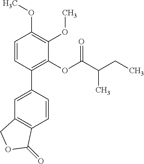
C1=CC(C2=CC3=C(C=C2)C(=O)OC3)=C(OC(C(CC)C)=O)C(OC)=C1OC
